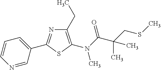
C1=CC=C(C2=NC(CC)=C(N(C(=O)C(CSC)(C)C)C)S2)C=N1
